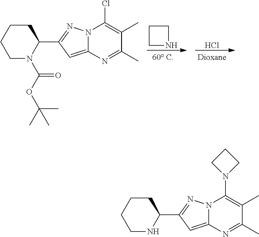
Cl.C1CNC1.N12C(=CC(C3N(C(OC(C)(C)C)=O)CCCC3)=N1)N=C(C)C(C)=C2Cl.N12C(=CC(C3NCCCC3)=N1)N=C(C)C(C)=C2N1CCC1
